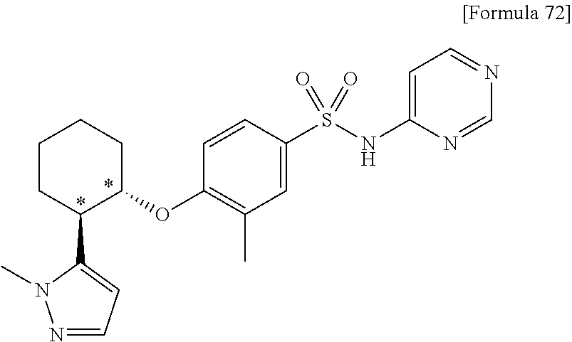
C1CC(C2=CC=NN2C)C(OC2=C(C)C=C(S(NC3=CC=NC=N3)(=O)=O)C=C2)CC1
